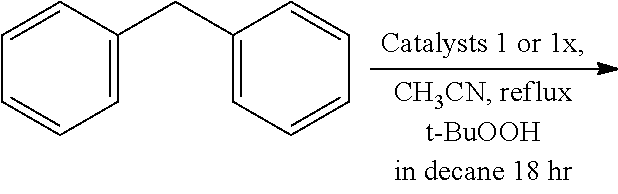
C1=CC=CC=C1CC1=CC=CC=C1
